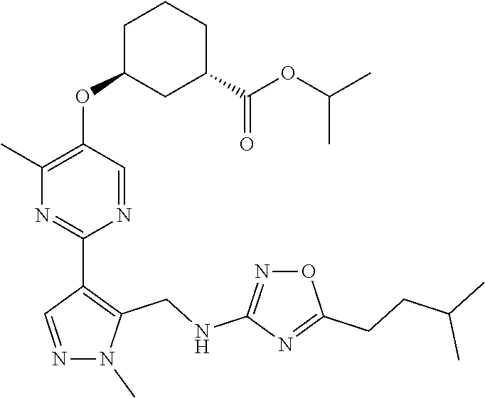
N1(C)N=CC(C2=NC(C)=C(OC3CC(C(OC(C)C)=O)CCC3)C=N2)=C1CNC1=NOC(CCC(C)C)=N1
